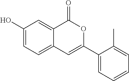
C1(O)=CC=C2C(=C1)C(=O)OC(C1=CC=CC=C1C)=C2
